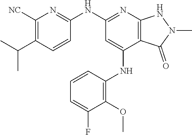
C1(NC2=NC3=C(C(NC4=C(OC)C(F)=CC=C4)=C2)C(=O)N(C)N3)=NC([NC])=C(C(C)C)C=C1
